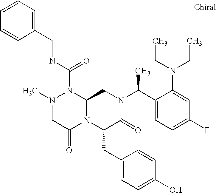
N1(C(NCC2=CC=CC=C2)=O)N(C)CC(=O)N2C1CN(C(C1=CC=C(F)C=C1N(CC)CC)C)C(=O)C2CC1=CC=C(O)C=C1
